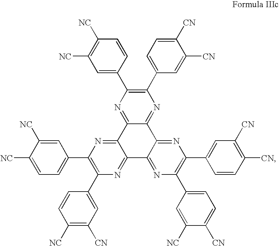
C1=CC([NC])=C([NC])C=C1C1=C(C2=CC=C([CN])C([CN])=C2)N=C2C(=N1)C1=NC(C3=CC=C([NC])C([NC])=C3)=C(C3=CC([CN])=C([NC])C=C3)N=C1C1=NC(C3=CC=C([CN])C([NC])=C3)=C(C3=CC([CN])=C([CN])C=C3)N=C21
